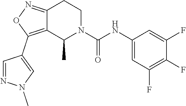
C12=C(C3=CN(C)N=C3)ON=C1CCN(C(NC1=CC(F)=C(F)C(F)=C1)=O)C2C
